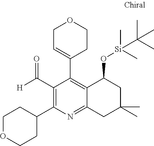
C1(C(=O)[H])=C(C2CCOCC2)N=C2C(=C1C1=CCOCC1)C(O[Si](C)(C)C(C)(C)C)CC(C)(C)C2
